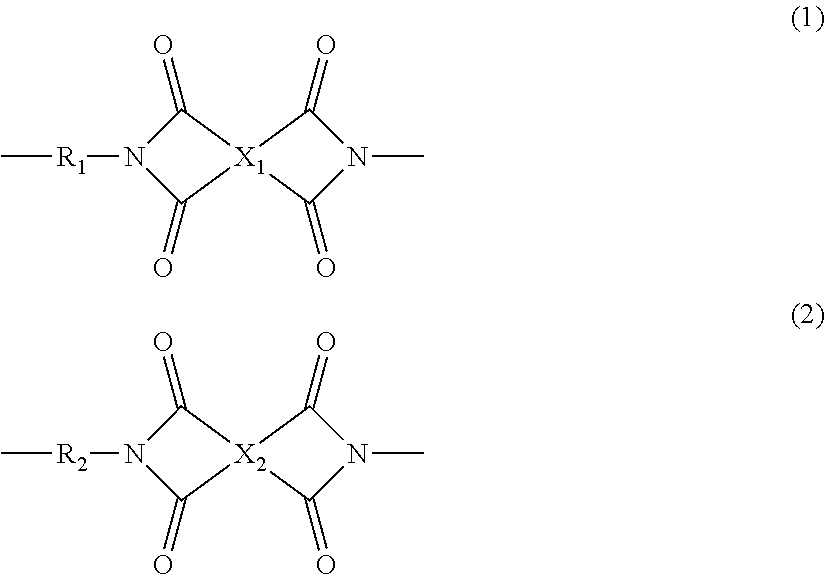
C[R1]N1C(=O)[X1]2(C1=O)C(=O)N(C)C2=O.C[R2]N1C(=O)[X2]2(C1=O)C(=O)N(C)C2=O
